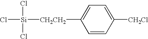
C1=CC([CH2Cl])=CC=C1[CH2CH2][Si](Cl)(Cl)Cl
